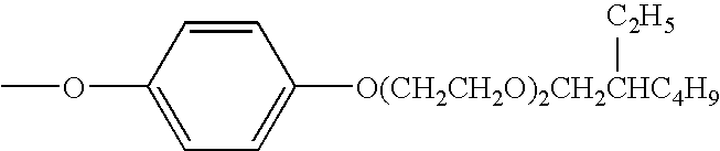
C1=C(OC)C=CC([O(CH2CH2O)2CH2CHC4H9][C2H5])=C1
